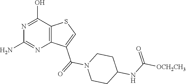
C12=C(C(O)=NC(N)=N1)SC=C2C(=O)N1CCC(NC([OCH2CH3])=O)CC1
